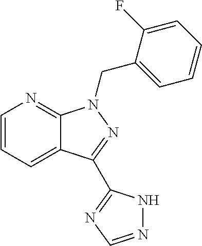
C1=CC=C2C(=N1)N(CC1=CC=CC=C1F)N=C2C1=NC=NN1
